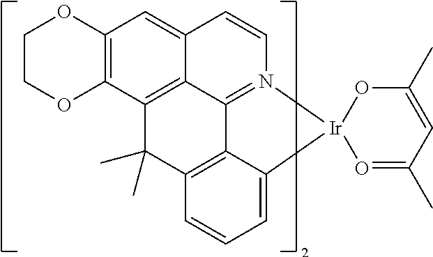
C1=CC2=CC3=C(C4=C2C2=N1[Ir]1(O=C(C)C=C(C)O1)C1=CC=CC(=C21)C4(C)C)OCCO3
